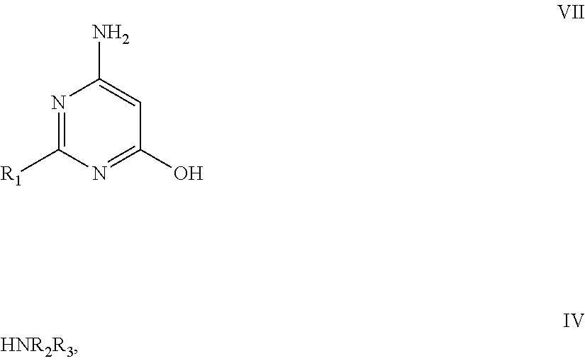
N1=C([R1])N=C(O)C=C1N
